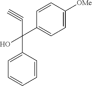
C1=C([OMe])C=CC(C(O)(C#C)C2=CC=CC=C2)=C1
